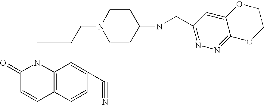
C1N2C3=C(C=CC(C#N)=C3C1CN1CCC(NCC3=NN=C4C(=C3)OCCO4)CC1)C=CC2=O
